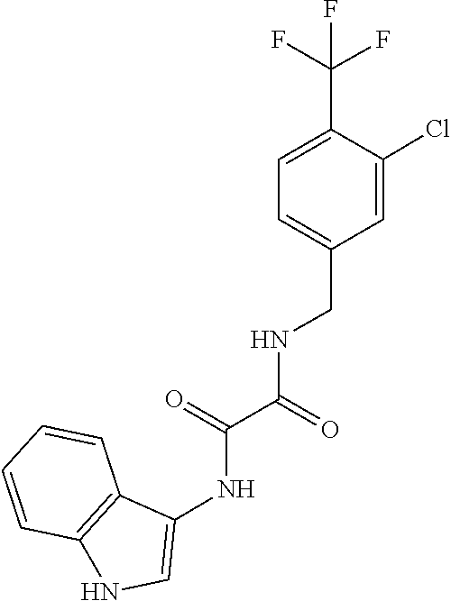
C(=O)(C(NCC1=CC=C(C(F)(F)F)C(Cl)=C1)=O)NC1=CNC2=C1C=CC=C2
